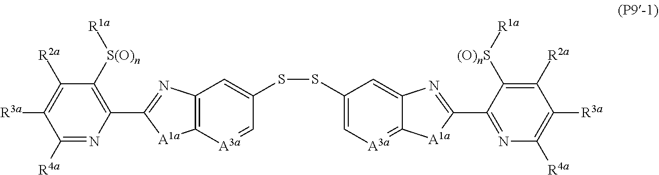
C1(SSC2=CC3=C([A3a]=C2)[A1a]C(C2=C([S(O)n][R1a])C([R2a])=C([R3a])C([R4a])=N2)=N3)=C[A3a]=C2C(=C1)N=C(C1=NC([R4a])=C([R3a])C([R2a])=C1[(O)nS][R1a])[A1a]2
